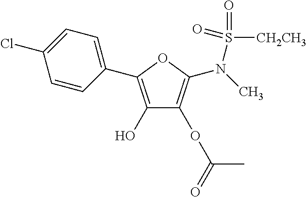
C1(C2=C(O)C(OC(=O)C)=C(N(C)S(=O)(=O)[CH2CH3])O2)=CC=C(Cl)C=C1
